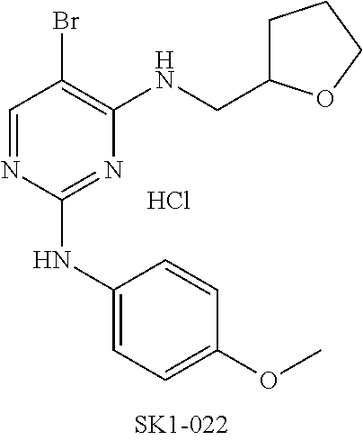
C1=NC(NC2=CC=C(OC)C=C2)=NC(NCC2CCCO2)=C1Br.Cl
